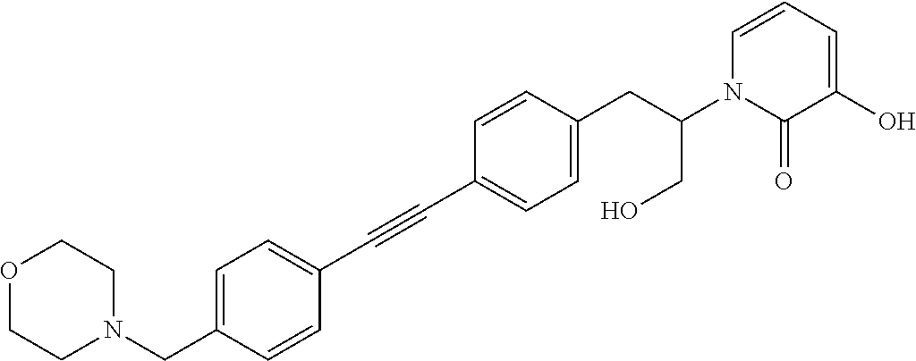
C1=C(CN2CCOCC2)C=CC(C#CC2=CC=C(CC(N3C(=O)C(O)=CC=C3)CO)C=C2)=C1
